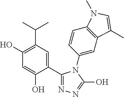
C1(O)=C(C(C)C)C=C(C2=NN=C(O)N2C2=CC3=C(C=C2)N(C)C=C3C)C(O)=C1
